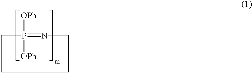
C1P([OPh])([OPh])=NCCC1
